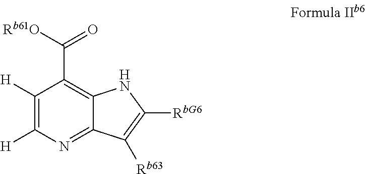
[Rb61O]C(=O)C1=C2C(=NC([H])=C1[H])C([Rb63])=C([RbG6])N2
